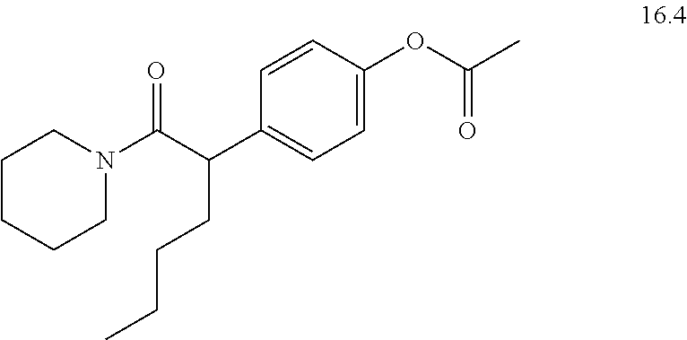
C1CCCN(C(C(C2=CC=C(OC(C)=O)C=C2)CCCC)=O)C1
